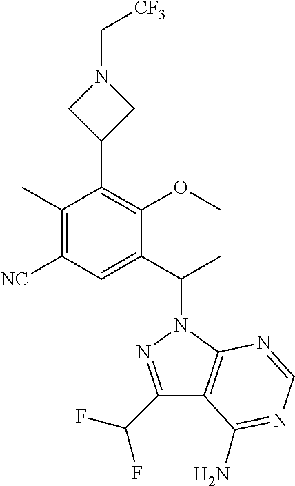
C1(C)=C([NC])C=C(C(C)N2N=C(C(F)F)C3=C2N=CN=C3N)C(OC)=C1C1CN(C[CF3])C1
